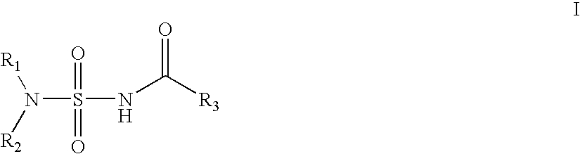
S(NC([R3])=O)(N([R1])[R2])(=O)=O
